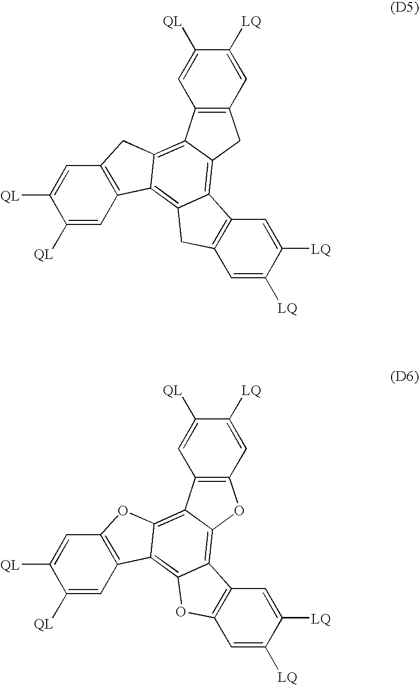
C12=C(C=C([QL])C([QL])=C1)C1=C3C(=C4C(=C1O2)C1=C(O4)C=C([LQ])C([QL])=C1)C1=C(O3)C=C([LQ])C([LQ])=C1.C12=C(C=C([QL])C([QL])=C1)C1=C3C(=C4C(=C1C2)C1=C(C4)C=C([LQ])C([QL])=C1)C1=C(C3)C=C([LQ])C([LQ])=C1
